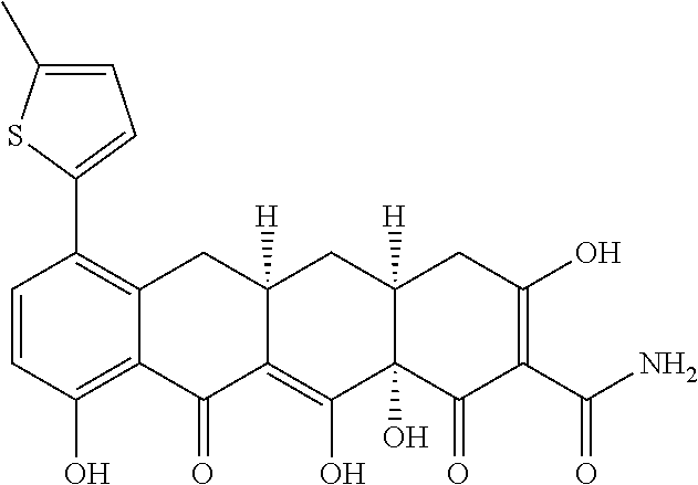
C1=CC(O)=C2C(=C1C1=CC=C(C)S1)CC1([H])C(=C(O)C3(O)C([H])(C1)CC(O)=C(C(N)=O)C3=O)C2=O
